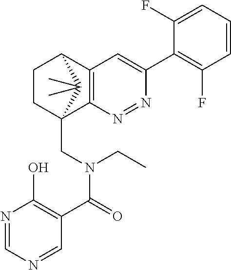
N1=NC2=C(C=C1C1=C(F)C=CC=C1F)C1CCC2(CN(C(=O)C2=C(O)N=CN=C2)CC)C1(C)C
